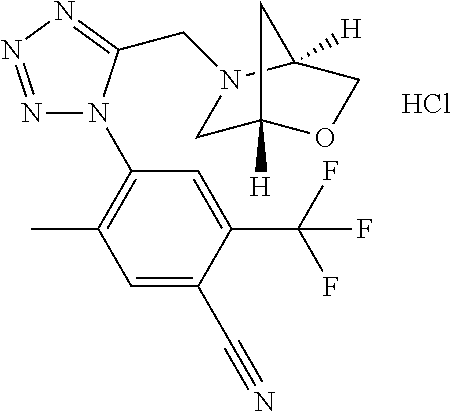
Cl.N1=NN=C(CN2CC3([H])OCC2([H])C3)N1C1=C(C)C=C(C#N)C(C(F)(F)F)=C1
